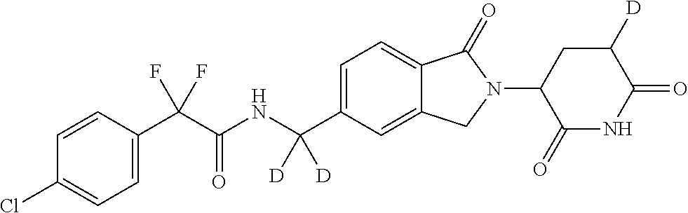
C1=CC(C(C(NC(C2=CC=C3C(=C2)CN(C2C(=O)NC(=O)C([D])C2)C3=O)([D])[D])=O)(F)F)=CC=C1Cl
